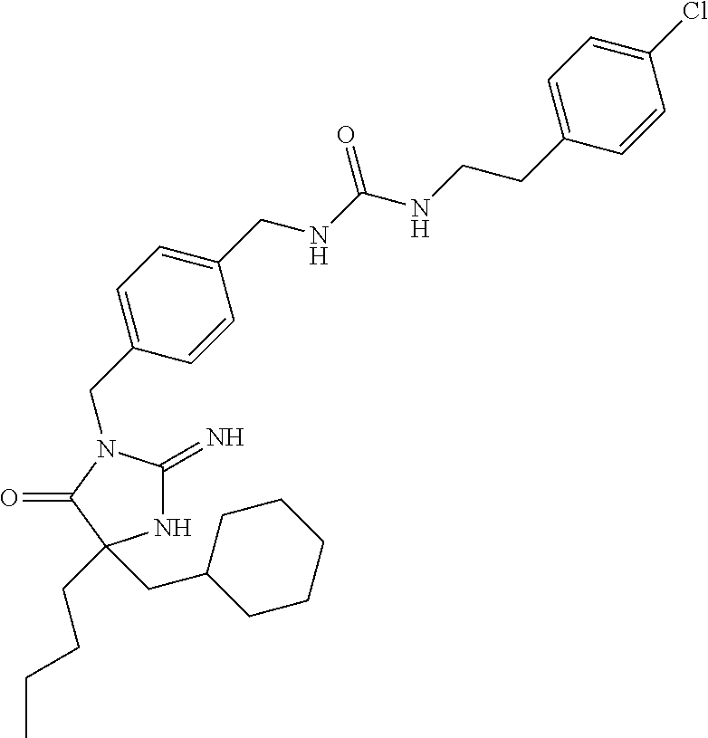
C1(CN2C(=N)NC(CCCC)(CC3CCCCC3)C2=O)=CC=C(CNC(NCCC2=CC=C(Cl)C=C2)=O)C=C1
